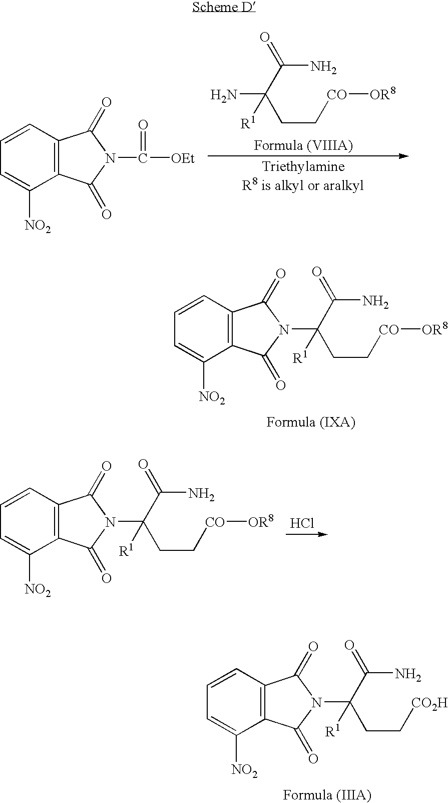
C(C[CO][OR8])C(C(N)=O)(N)[R1].C1=C([NO2])C2=C(C=C1)C(=O)N(C([OEt])=O)C2=O.C1=C([NO2])C2=C(C=C1)C(=O)N(C(CC[CO][OR8])(C(N)=O)[R1])C2=O.Cl.C1=C([NO2])C2=C(C=C1)C(=O)N(C(CC[CO][OR8])(C(N)=O)[R1])C2=O.C1=C([NO2])C2=C(C=C1)C(=O)N(C(CC[CO2H])(C(N)=O)[R1])C2=O
